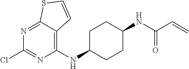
C1(NC2CCC(NC(C=C)=O)CC2)=C2C(=NC(Cl)=N1)SC=C2
